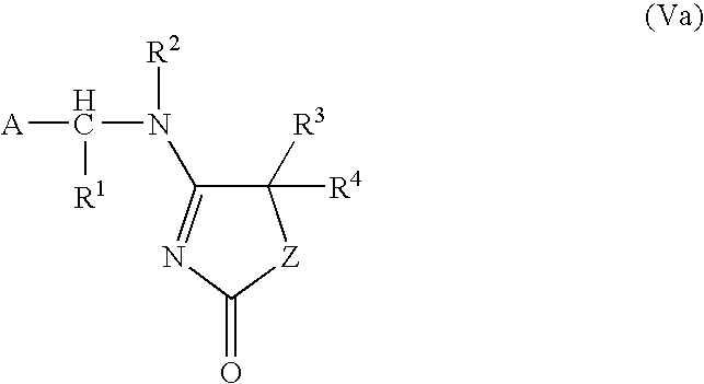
C1([R3])([R4])C(N([R2])C([A])[R1])=NC(=O)[Z]1
